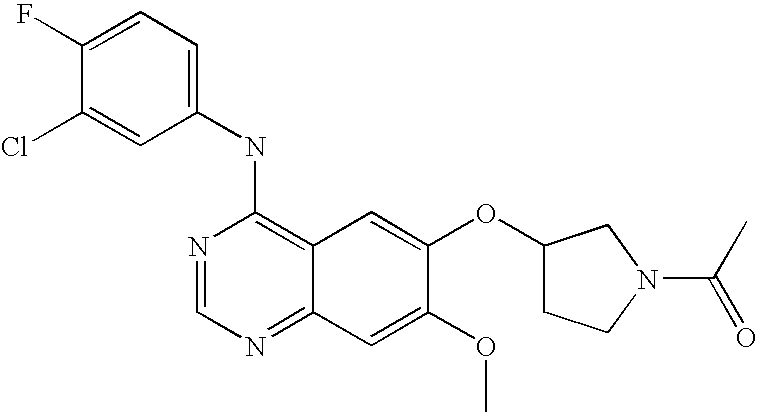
C1(NC2=C3C(=NC=N2)C=C(OC)C(OC2CCN(C(C)=O)C2)=C3)=CC=C(F)C(Cl)=C1
